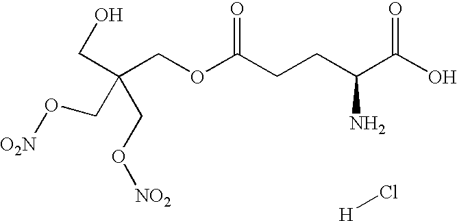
C(O)C(COC(CCC(C(O)=O)N)=O)(CO[NO2])CO[O2N].Cl[H]
